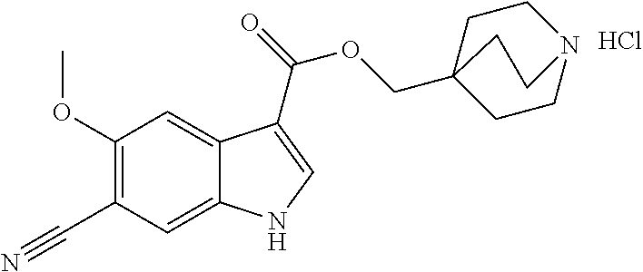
C1(OC)=C(C#N)C=C2C(=C1)C(C(=O)OCC13CCN(CC1)CC3)=CN2.Cl
